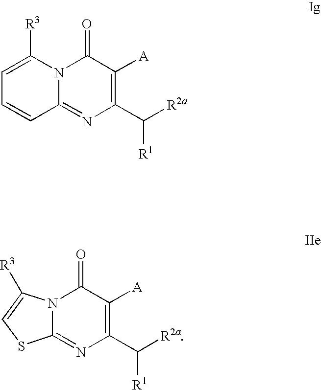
C1=C([R3])N2C(=NC(C([R2a])[R1])=C([A])C2=O)C=C1.C12=NC(C([R2a])[R1])=C([A])C(=O)N1C([R3])=CS2
